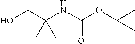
OCC1(NC(OC(C)(C)C)=O)CC1
